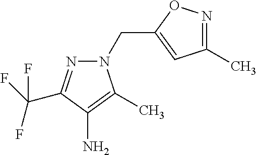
C1(C)=NOC(CN2N=C(C(F)(F)F)C(N)=C2C)=C1
